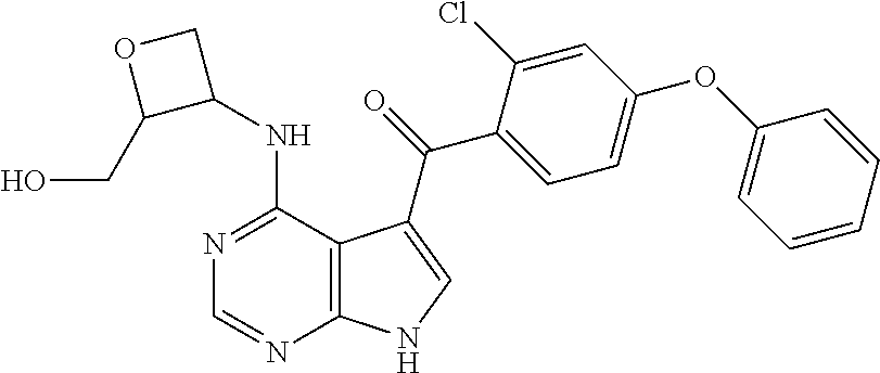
C1(NC2=NC=NC3=C2C(C(=O)C2=CC=C(OC4=CC=CC=C4)C=C2Cl)=CN3)COC1CO
